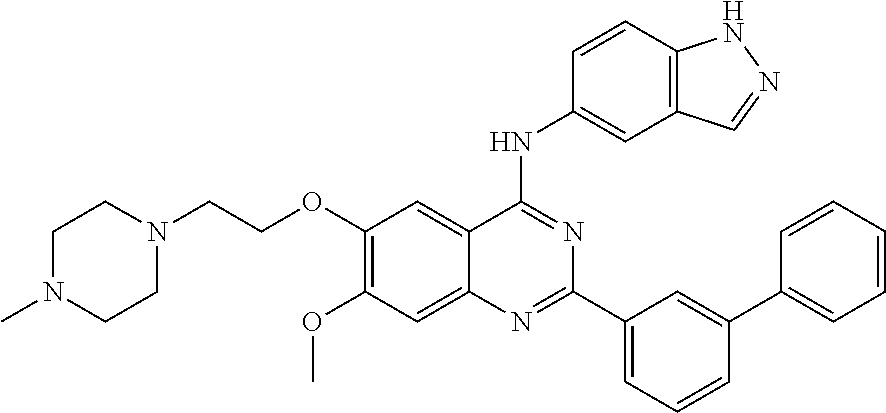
C1(OCCN2CCN(C)CC2)=C(OC)C=C2C(=C1)C(NC1=CC3=C(C=C1)NN=C3)=NC(C1=CC=CC(C3=CC=CC=C3)=C1)=N2
